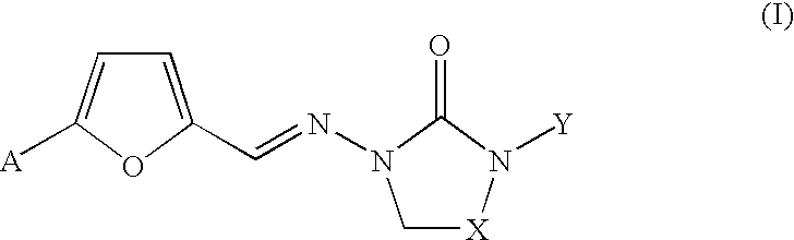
C1=C(C=NN2C[X]N([Y])C2=O)OC([A])=C1
